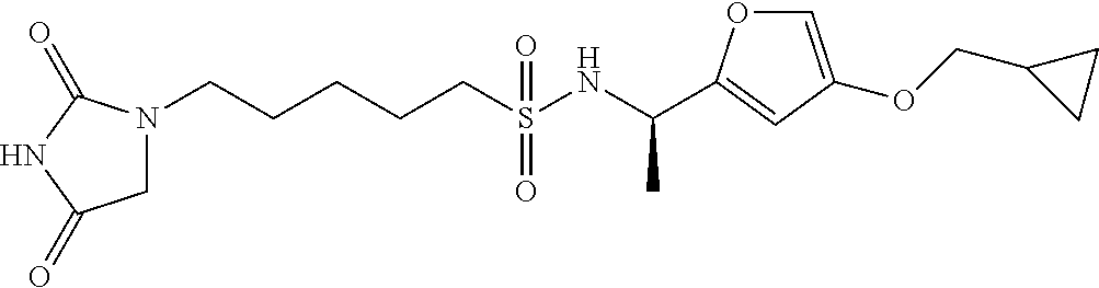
N1(CCCCCS(NC(C)C2=CC(OCC3CC3)=CO2)(=O)=O)CC(=O)NC1=O
